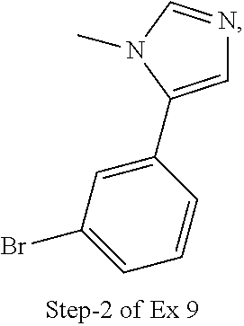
C1(C2=CN=CN2C)=CC(Br)=CC=C1
